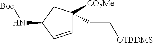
C1=CC(N[Boc])CC1([CO2Me])CC[OTBDMS]
